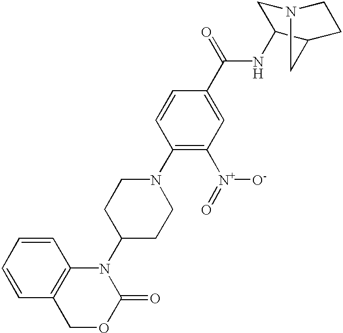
C1=CC2=C(C=C1)N(C1CCN(C3=C([N+](=O)[O-])C=C(C(=O)NC4CN5CCC4C5)C=C3)CC1)C(=O)OC2
